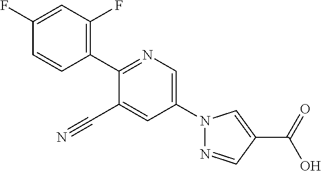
C1(C#N)=CC(N2N=CC(C(O)=O)=C2)=CN=C1C1=C(F)C=C(F)C=C1
